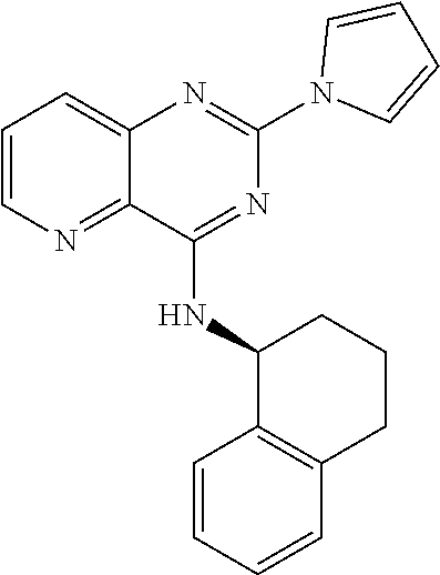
C1=CN=C2C(=C1)N=C(N1C=CC=C1)N=C2NC1C2=C(C=CC=C2)CCC1
